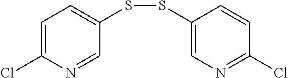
C1=C(Cl)N=CC(SSC2=CN=C(Cl)C=C2)=C1
